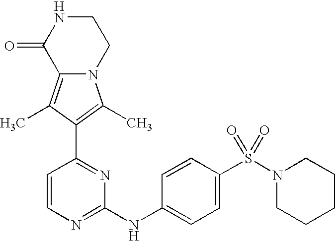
N12C(=C(C)C(C3=NC(NC4=CC=C(S(N5CCCCC5)(=O)=O)C=C4)=NC=C3)=C1C)C(=O)NCC2
